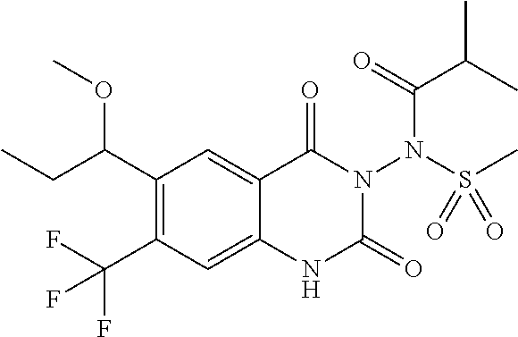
C1(C(OC)CC)=C(C(F)(F)F)C=C2C(=C1)C(=O)N(N(S(C)(=O)=O)C(C(C)C)=O)C(=O)N2
